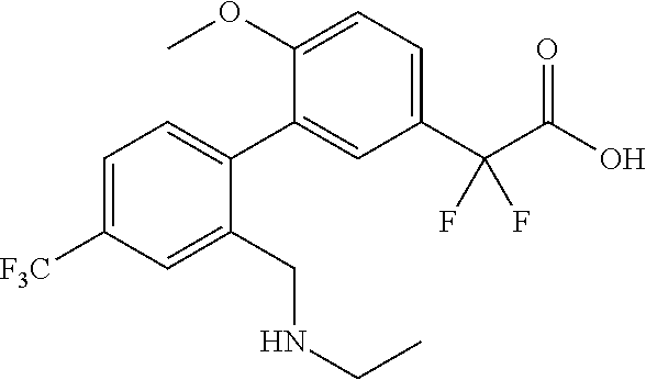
C1=C(OC)C(C2=CC=C([F3C])C=C2CNCC)=CC(C(C(O)=O)(F)F)=C1
